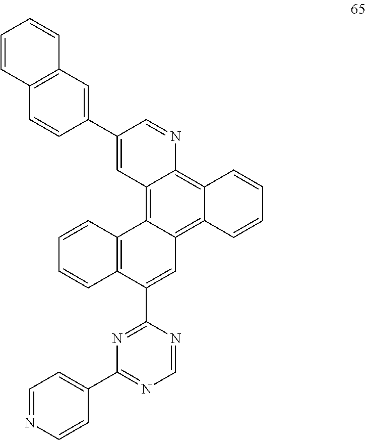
C1=NC(C2=CC3=C4C(=C5C(=C3C3=C2C=CC=C3)C=C(C2=CC3=C(C=C2)C=CC=C3)C=N5)C=CC=C4)=NC(C2=CC=NC=C2)=N1
